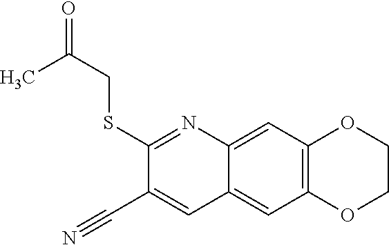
C1(SCC(=O)C)=NC2=CC3=C(C=C2C=C1C#N)OCCO3
